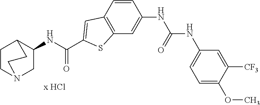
C1(NC(C2=CC3=C(C=C(NC(NC4=CC=C(OC)C([CF3])=C4)=O)C=C3)S2)=O)CN2CCC1CC2
